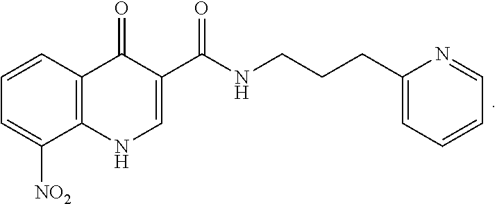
C1=CC2=C(C([NO2])=C1)NC=C(C(NCCCC1=CC=CC=N1)=O)C2=O
